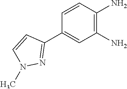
C1(C2=NN(C)C=C2)=CC(N)=C(N)C=C1
